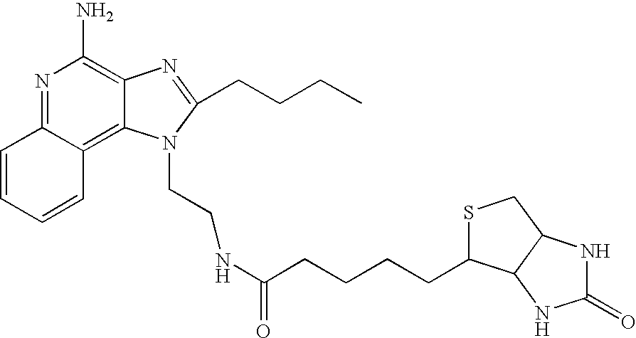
C1=CC=CC2=C3C(=C(N)N=C12)N=C(CCCC)N3CCNC(CCCCC1SCC2C1NC(=O)N2)=O
